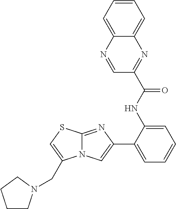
C1(NC(=O)C2=NC3=CC=CC=C3N=C2)=CC=CC=C1C1=CN2C(=N1)SC=C2CN1CCCC1
